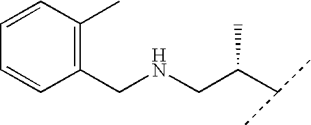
C1(CNCC(C(C)C)C)=C(C)C=CC=C1
